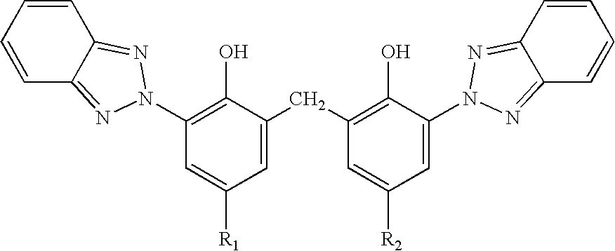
C1=CC=CC2=NN(C3=C(O)C(CC4=C(O)C(N5N=C6C=CC=CC6=N5)=CC([R2])=C4)=CC([R1])=C3)N=C12
